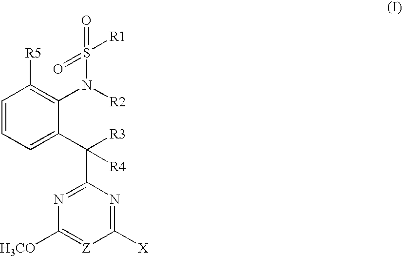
C1=CC=C(C(C2=NC([H3CO])=[Z]C([X])=N2)([R3])[R4])C(N([R2])S(=O)(=O)[R1])=C1[R5]
